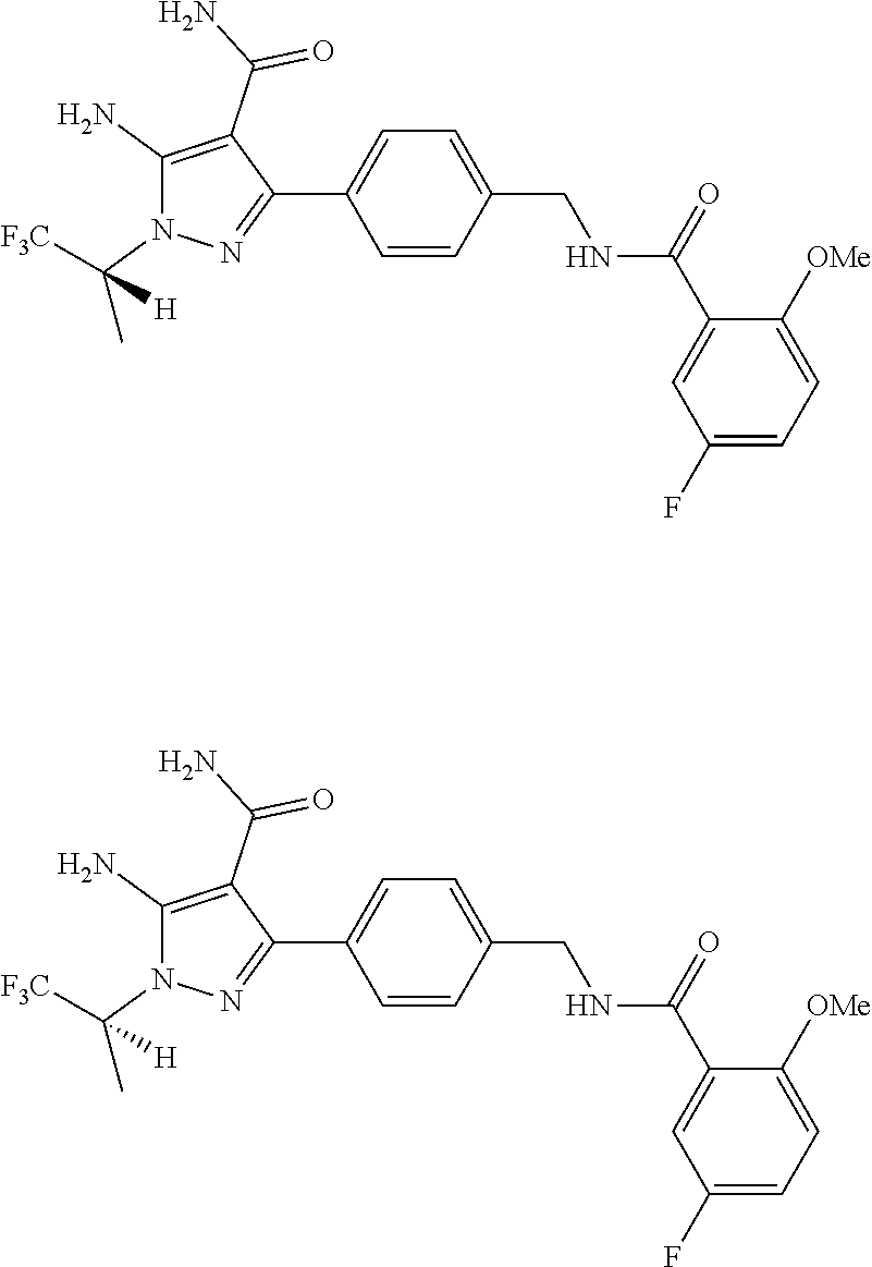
C1(C(=O)NCC2=CC=C(C3=NN(C([H])([F3C])C)C(N)=C3C(N)=O)C=C2)=CC(F)=CC=C1[OMe].C1(C(=O)NCC2=CC=C(C3=NN(C([H])([F3C])C)C(N)=C3C(N)=O)C=C2)=CC(F)=CC=C1[OMe]
